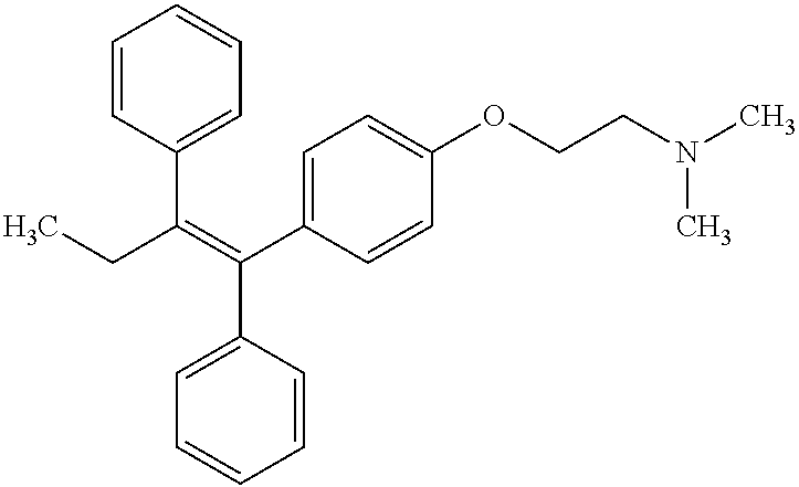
C1(C(CC)=C(C2=CC=C(OCCN(C)C)C=C2)C2=CC=CC=C2)=CC=CC=C1
